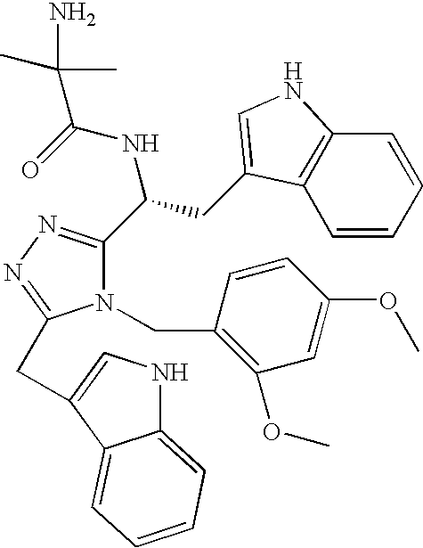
C12=CC=CC=C1C(CC1=NN=C(C(NC(=O)C(C)(C)N)CC3=CNC4=C3C=CC=C4)N1CC1=C(OC)C=C(OC)C=C1)=CN2
